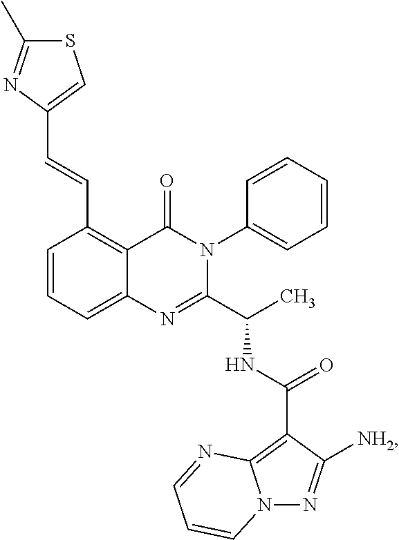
C1=CC=C2C(=C1C=CC1=CSC(C)=N1)C(=O)N(C1=CC=CC=C1)C(C(C)NC(C1=C3N(N=C1[NH2])C=CC=N3)=O)=N2
